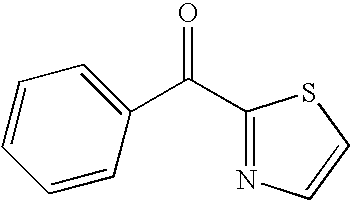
C1(C(C2=NC=CS2)=O)=CC=CC=C1
